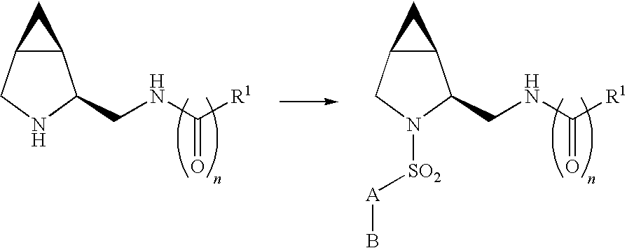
C12C(CNC1CNC([R1])=O)C2.C12C(CN([SO2][A]B)C1CNC([R1])=O)C2
